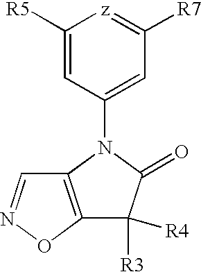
C1([R5])=CC(N2C(=O)C([R3])([R4])C3=C2C=NO3)=CC([R7])=[z]1
